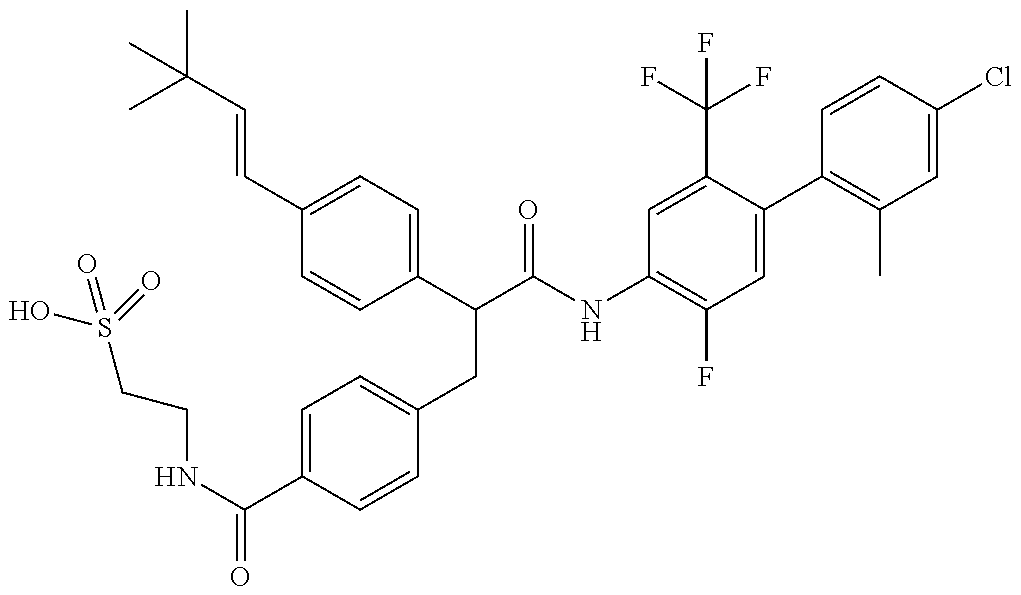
OS(CCNC(=O)C1=CC=C(CC(C(NC2=C(F)C=C(C3=C(C)C=C(Cl)C=C3)C(C(F)(F)F)=C2)=O)C2=CC=C(C=CC(C)(C)C)C=C2)C=C1)(=O)=O
